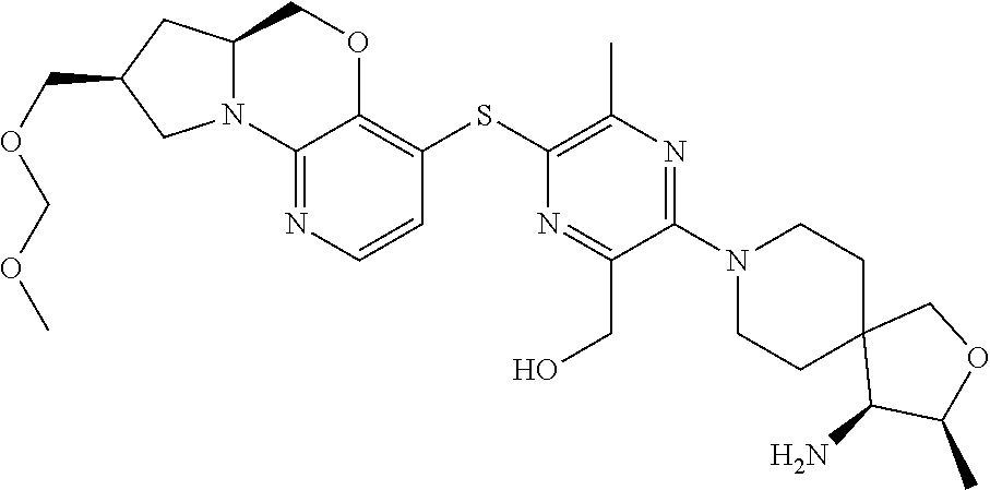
C12(C(N)C(C)OC1)CCN(C1=NC(C)=C(SC3=C4OCC5N(C4=NC=C3)CC(COCOC)C5)N=C1CO)CC2
